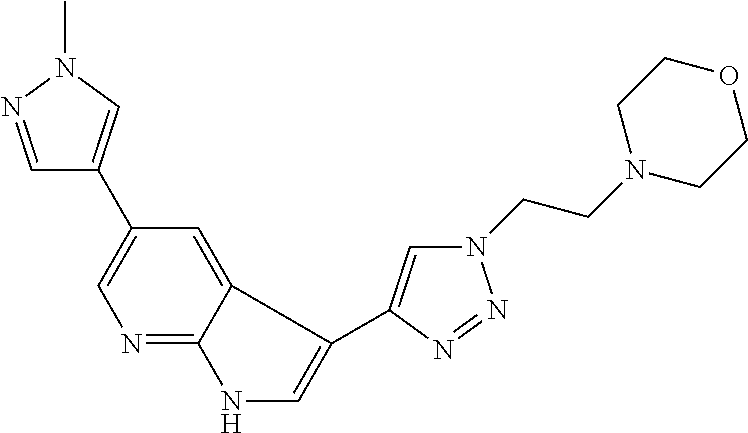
C1=NN(C)C=C1C1=CN=C2C(=C1)C(C1=CN(CCN3CCOCC3)N=N1)=CN2
